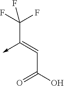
C(C(O)=O)=C(C(F)(F)F)->C
